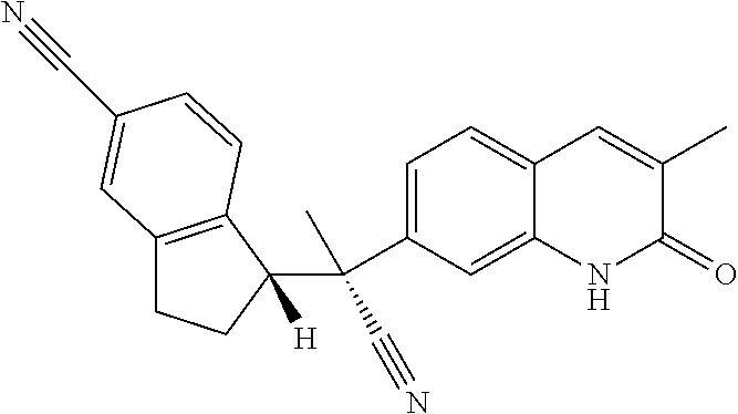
C1=C(C(C2([H])C3=C(CC2)C=C(C#N)C=C3)(C#N)C)C=C2C(=C1)C=C(C)C(=O)N2
